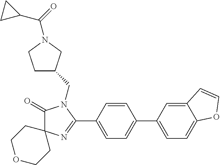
C1(=O)N(CC2CCN(C(=O)C3CC3)C2)C(C2=CC=C(C3=CC=C4C(=C3)C=CO4)C=C2)=NC12CCOCC2
